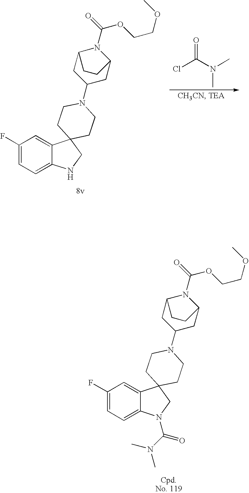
C1(F)=CC=C2C(=C1)C1(CN2)CCN(C2CC3N(C(=O)OCCOC)C(C2)CC3)CC1.ClC(N(C)C)=O.C1(F)=CC=C2C(=C1)C1(CN2C(N(C)C)=O)CCN(C2CC3N(C(=O)OCCOC)C(C2)CC3)CC1
